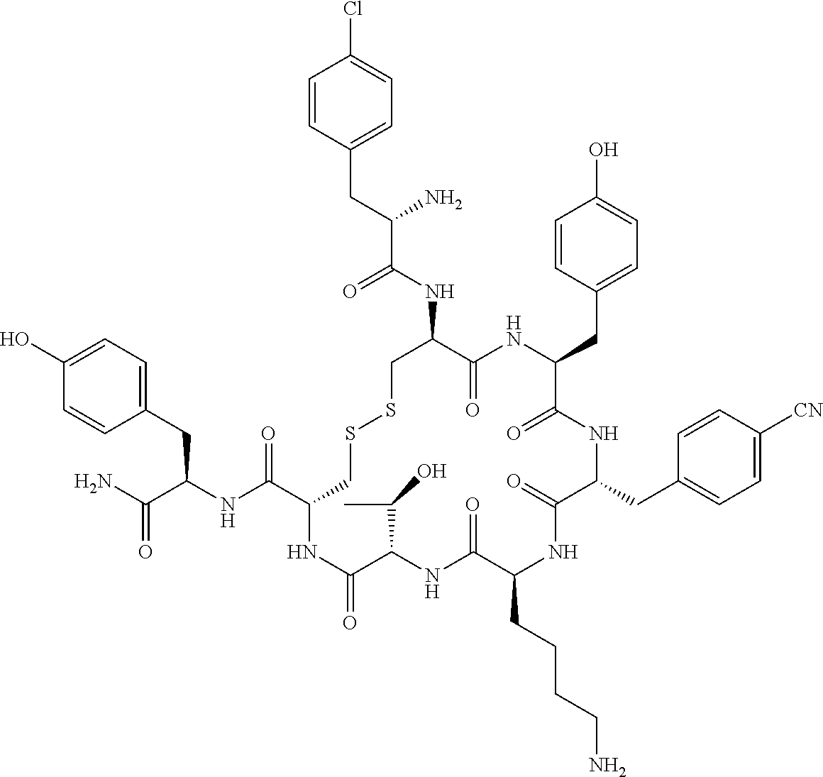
C1=C(O)C=CC(CC(NC(C2CSSCC(NC(C(CC3=CC=C(Cl)C=C3)N)=O)C(=O)NC(CC3=CC=C(O)C=C3)C(=O)NC(CC3=CC=C([CN])C=C3)C(=O)NC(CCCCN)C(=O)NC(C(C)O)C(=O)N2)=O)C(N)=O)=C1
